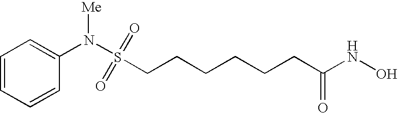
S(CCCCCCC(NO)=O)(N([Me])C1=CC=CC=C1)(=O)=O
